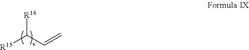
[R15]C(C=C)[R14]
